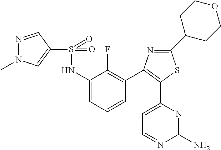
C1(S(=O)(NC2=CC=CC(C3=C(C4=CC=NC(N)=N4)SC(C4CCOCC4)=N3)=C2F)=O)=CN(C)N=C1
